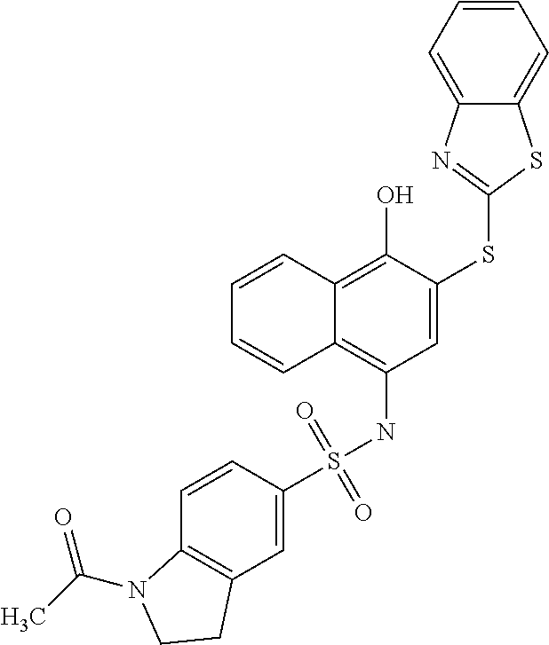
C1=C(SC2=NC3=CC=CC=C3S2)C(O)=C2C(=C1NS(C1=CC3=C(C=C1)N(C(C)=O)CC3)(=O)=O)C=CC=C2
